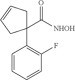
C1(C([NHOH])=O)(C2=C(F)C=CC=C2)CC=CC1
